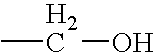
CCO
